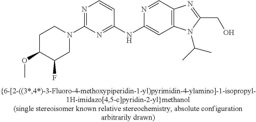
C(C1=NC2=C(N1C(C)C)C=C(NC1=NC(N3CC(F)C(OC)CC3)=NC=C1)N=C2)O
